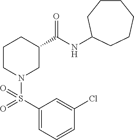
C1(S(=O)(=O)N2CC(C(NC3CCCCCC3)=O)CCC2)=CC=CC(Cl)=C1
